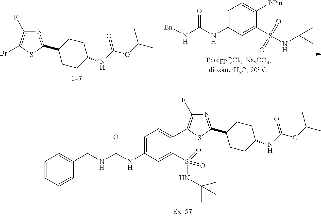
C1CC(C2=NC(F)=C(C3=CC=C(NC(NCC4=CC=CC=C4)=O)C=C3S(NC(C)(C)C)(=O)=O)S2)CCC1NC(OC(C)C)=O.C1CC(C2=NC(F)=C(Br)S2)CCC1NC(OC(C)C)=O.C1=C(NC(N[Bn])=O)C=C(S(NC(C)(C)C)(=O)=O)C([BPin])=C1
